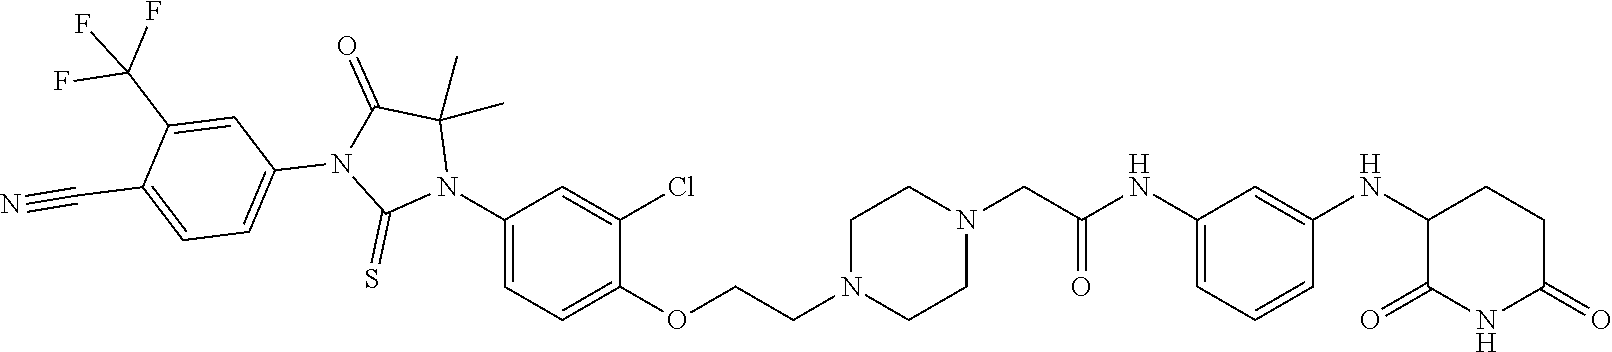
C1=C(NC(CN2CCN(CCOC3=CC=C(N4C(C)(C)C(=O)N(C5=CC=C(C#N)C(C(F)(F)F)=C5)C4=S)C=C3Cl)CC2)=O)C=C(NC2C(=O)NC(=O)CC2)C=C1
